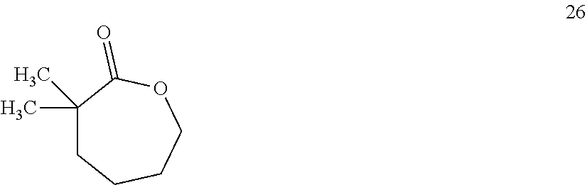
C1(C)(C)CCCCOC1=O
